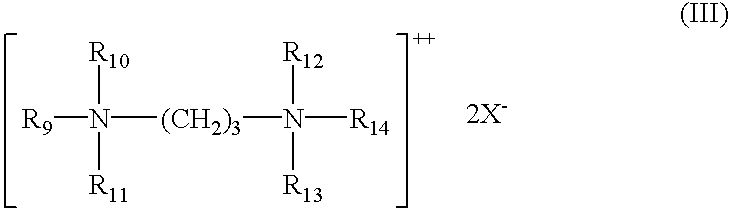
[R9]N([(CH2)3]N([R14])([R12])[R13])([R10])[R11]
